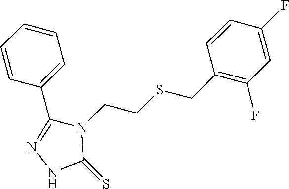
C1(C2=CC=CC=C2)=NNC(=S)N1CCSCC1=C(F)C=C(F)C=C1
